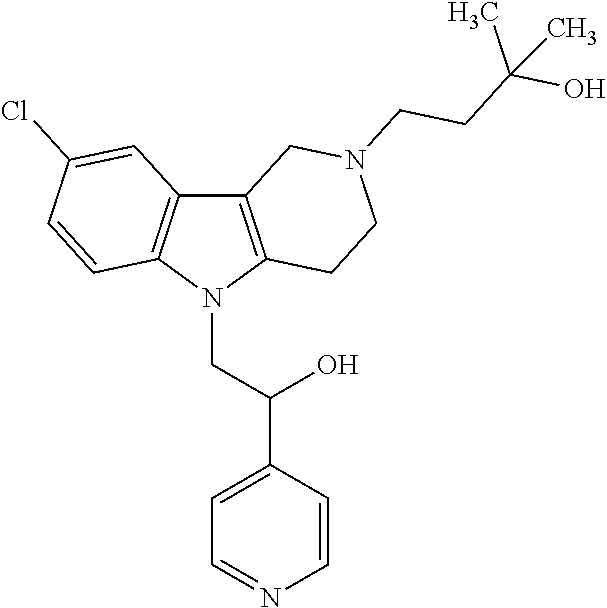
C12=C(N(CC(C3=CC=NC=C3)O)C3=C1C=C(Cl)C=C3)CCN(CCC(O)(C)C)C2
